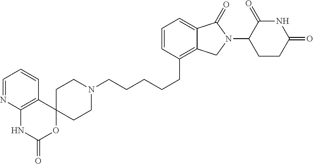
C(CCCC1=C2C(=CC=C1)C(=O)N(C1C(=O)NC(=O)CC1)C2)CN1CCC2(CC1)OC(=O)NC1=C2C=CC=N1
